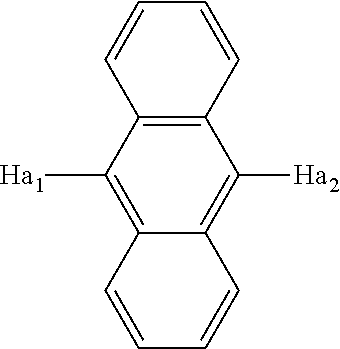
C12=C(C=CC=C1)C([Ha2])=C1C(=C2[Ha1])C=CC=C1
